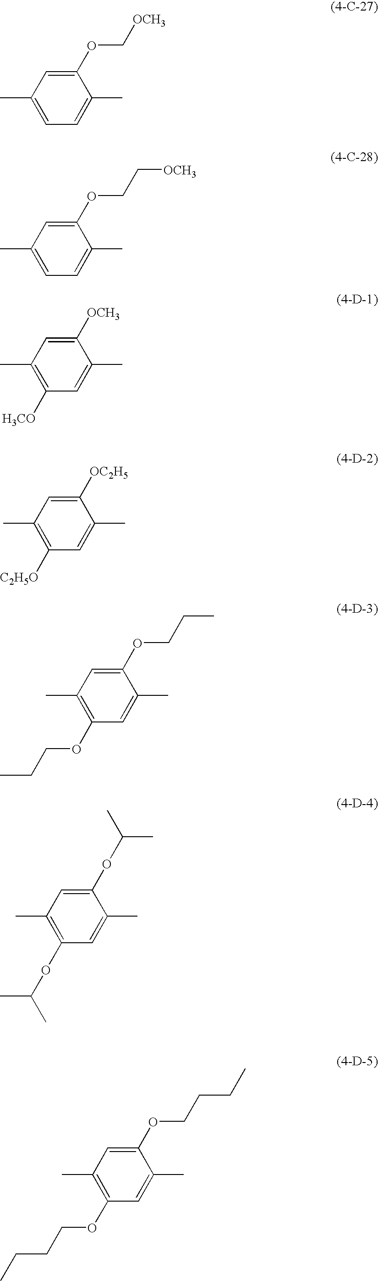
C1(OC[OCH3])=CC(C)=CC=C1C.C1(OCC[OCH3])=CC(C)=CC=C1C.C1([OCH3])=CC(C)=C([H3CO])C=C1C.C1([OC2H5])=CC(C)=C([C2H5O])C=C1C.C1(OCCC)=CC(C)=C(OCCC)C=C1C.C1(OC(C)C)=CC(C)=C(OC(C)C)C=C1C.C1(OCCCC)=CC(C)=C(OCCCC)C=C1C
